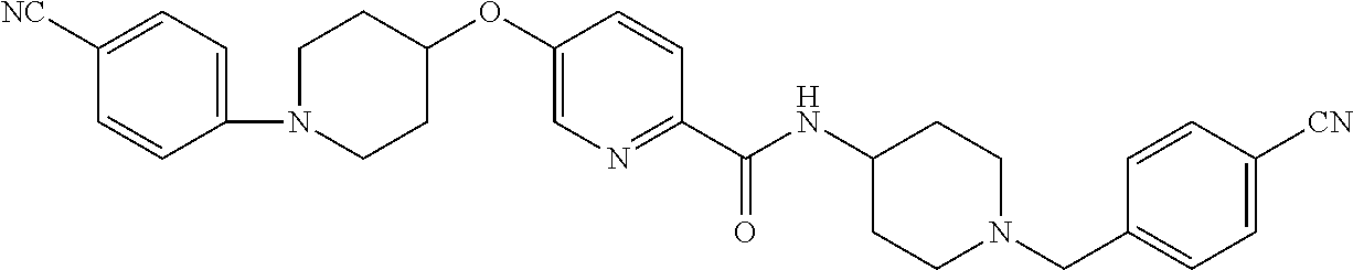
C1([NC])=CC=C(N2CCC(OC3=CN=C(C(NC4CCN(CC5=CC=C([CN])C=C5)CC4)=O)C=C3)CC2)C=C1
